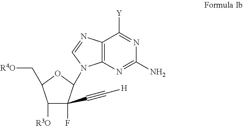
C1([R3O])C(F)(C#C[H])C(N2C3=C(C([Y])=NC(N)=N3)N=C2)OC1C[R4O]
